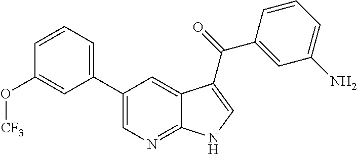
C1(C2=CC=CC(O[CF3])=C2)=CN=C2C(=C1)C(C(=O)C1=CC(N)=CC=C1)=CN2
